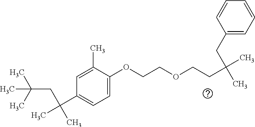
C1=C(OCCOCCC(C)(CC2=CC=CC=C2)C)C(C)=CC(C(C)(CC(C)(C)C)C)=C1
